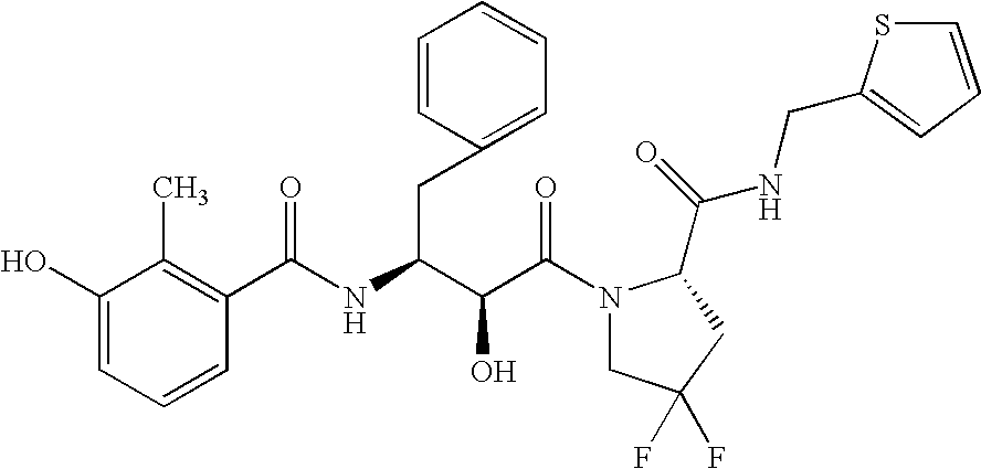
C(C(N1CC(F)(F)CC1C(NCC1=CC=CS1)=O)=O)(O)C(CC1=CC=CC=C1)NC(=O)C1=C(C)C(O)=CC=C1
